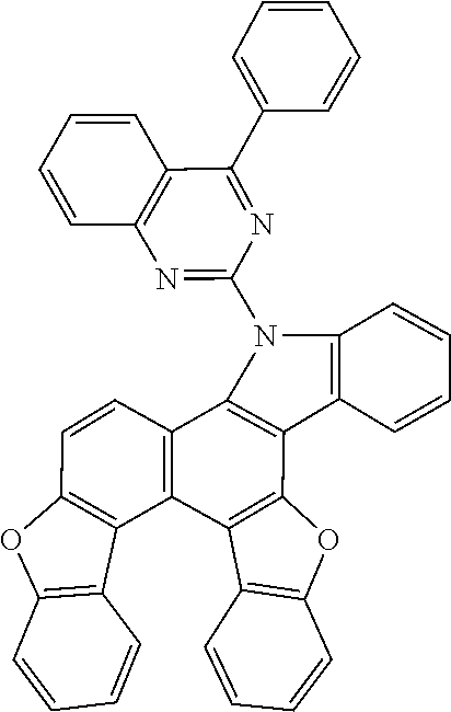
N1=C(N2C3=C(C4=C2C=CC=C4)C2=C(C4=C3C=CC3=C4C4=C(C=CC=C4)O3)C3=C(C=CC=C3)O2)N=C(C2=CC=CC=C2)C2=C1C=CC=C2
